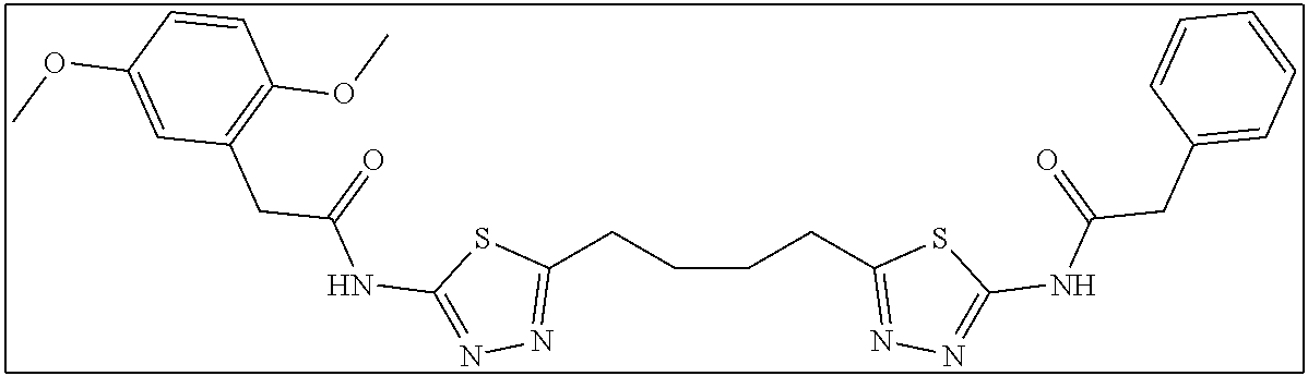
C1(CCCCC2=NN=C(NC(CC3=CC=CC=C3)=O)S2)=NN=C(NC(CC2=C(OC)C=CC(OC)=C2)=O)S1
